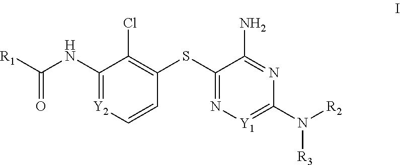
C1(NC(=O)[R1])=[Y2]C=CC(SC2=N[Y1]=C(N([R3])[R2])N=C2N)=C1Cl
